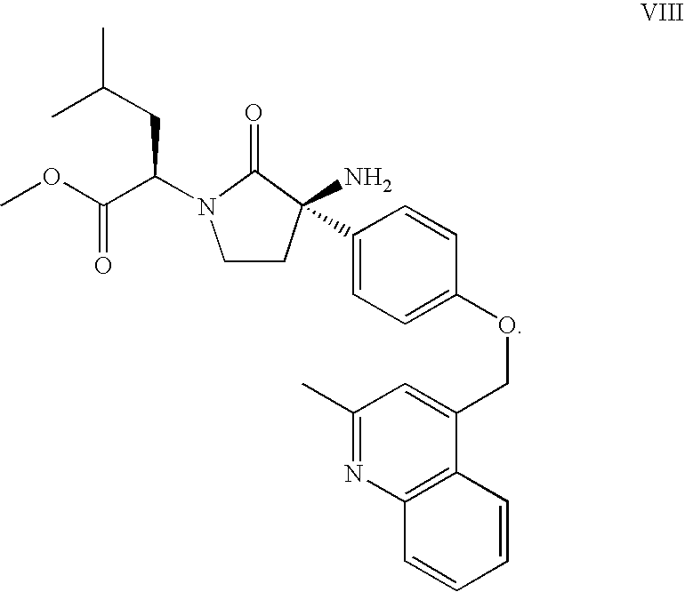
CC(CC(C(OC)=O)N1CCC(N)(C2=CC=C(OCC3=CC(C)=NC4=C3C=CC=C4)C=C2)C1=O)C
